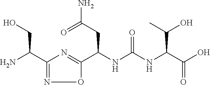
C1(C(N)CO)=NOC(C(NC(NC(C(O)=O)C(C)O)=O)CC(N)=O)=N1
